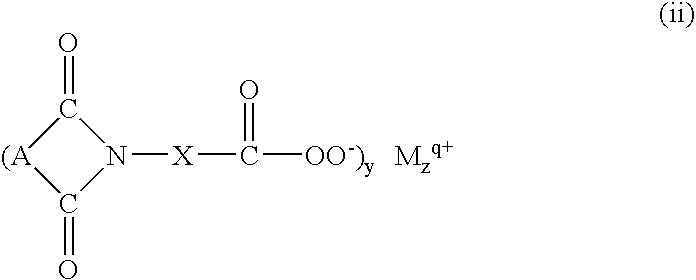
[Mzq+].N1([X]C([OO-)y])=O)C(=O)[(A]C1=O
